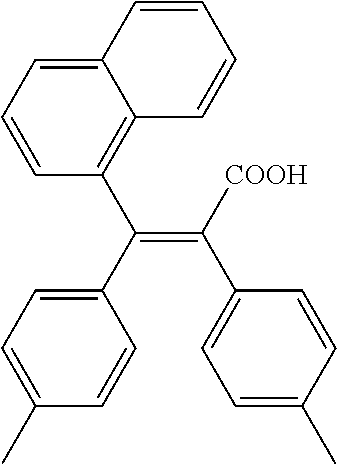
C1=CC=C2C(=C1C(=C(C1=CC=C(C)C=C1)[COOH])C1=CC=C(C)C=C1)C=CC=C2
